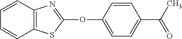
C1(OC2=NC3=C(S2)C=CC=C3)=CC=C(C(C)=O)C=C1
